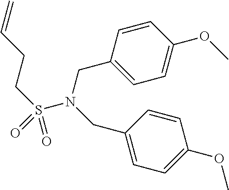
C1=CC(CN(CC2=CC=C(OC)C=C2)S(CCC=C)(=O)=O)=CC=C1OC
